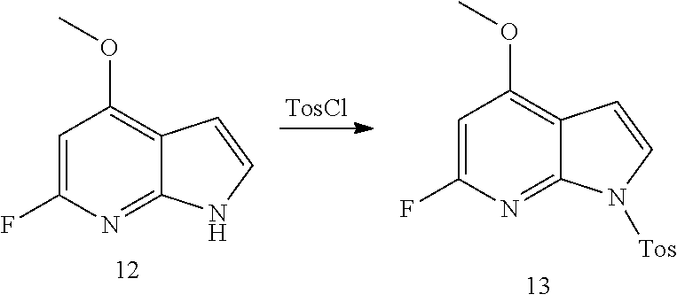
[TosCl].C1(OC)=C2C(=NC(F)=C1)NC=C2.C1(OC)=C2C(=NC(F)=C1)N([Tos])C=C2
